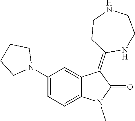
CN1C(=O)C(=C2NCCNCC2)C2=CC(N3CCCC3)=CC=C12
